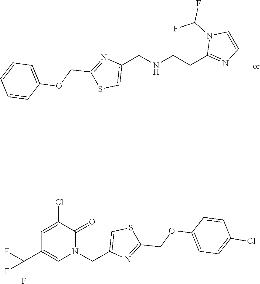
C1(CNCCC2=NC=CN2C(F)F)=CSC(COC2=CC=CC=C2)=N1.C1(CN2C(=O)C(Cl)=CC(C(F)(F)F)=C2)=CSC(COC2=CC=C(Cl)C=C2)=N1
